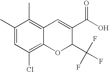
C1(C)=CC(Cl)=C2C(=C1C)C=C(C(O)=O)C(C(F)(F)F)O2
